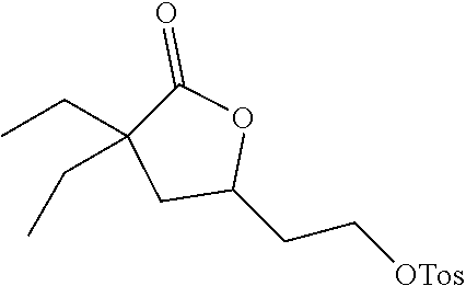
C1(CC[OTos])OC(=O)C(CC)(CC)C1
